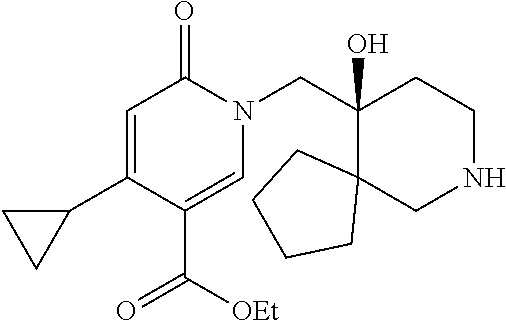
N1(CC2(O)C3(CNCC2)CCCC3)C(=O)C=C(C2CC2)C(C([OEt])=O)=C1
